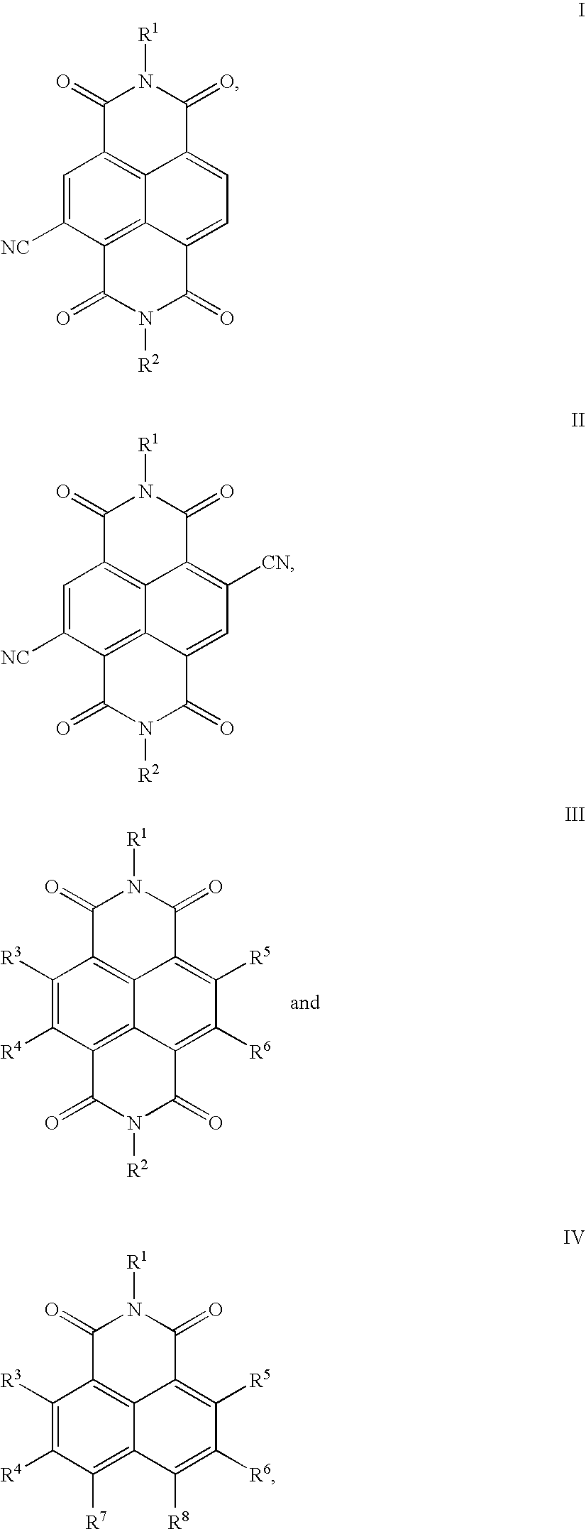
C1([R3])=C([R4])C2=C3C4=C1C(=O)N([R1])C(=O)C4=C([R5])C([R6])=C3C(=O)N([R2])C2=O.C1=C([NC])C2=C3C4=C1C(=O)N([R1])C(=O)C4=CC=C3C(=O)N([R2])C2=O.C1=C([NC])C2=C3C4=C1C(=O)N([R1])C(=O)C4=C([CN])C=C3C(=O)N([R2])C2=O.C1([R3])=C([R4])C([R7])=C2C3=C1C(=O)N([R1])C(=O)C3=C([R5])C([R6])=C2[R8]
